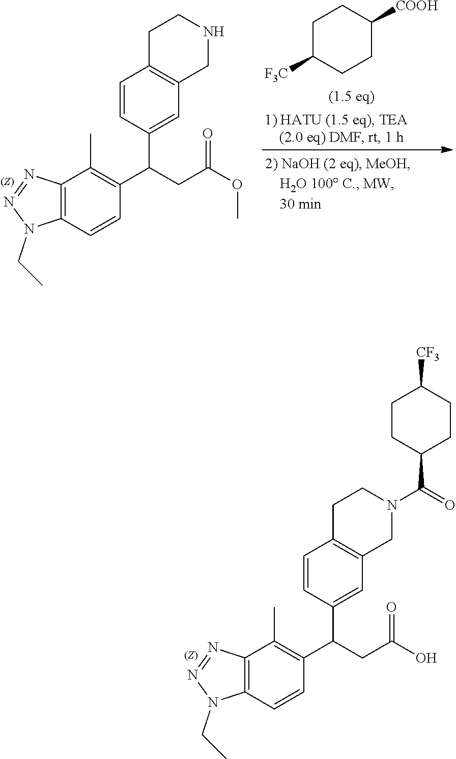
N1(CC)N=NC2=C1C=CC(C(C1=CC3=C(C=C1)CCNC3)CC(=O)OC)=C2C.C1C([F3C])CCC([COOH])C1.N1(CC)N=NC2=C1C=CC(C(C1=CC3=C(C=C1)CCN(C(=O)C1CCC([CF3])CC1)C3)CC(=O)O)=C2C
